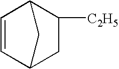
C1=CC2C([C2H5])CC1C2
